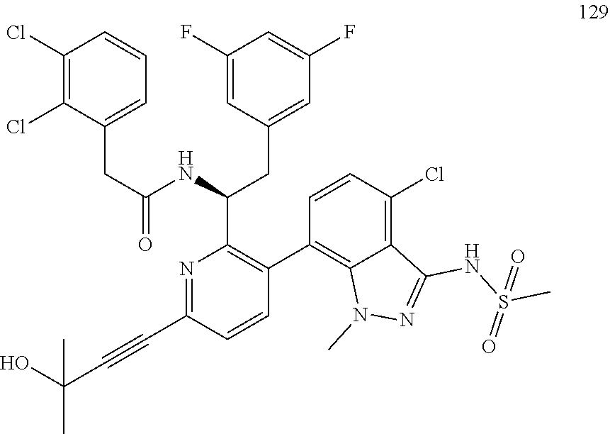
N1=C(C#CC(O)(C)C)C=CC(C2=C3C(=C(Cl)C=C2)C(NS(C)(=O)=O)=NN3C)=C1C(NC(CC1=CC=CC(Cl)=C1Cl)=O)CC1=CC(F)=CC(F)=C1
